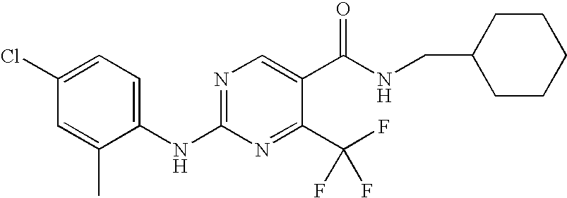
C1(NC2=NC=C(C(=O)NCC3CCCCC3)C(C(F)(F)F)=N2)=CC=C(Cl)C=C1C
